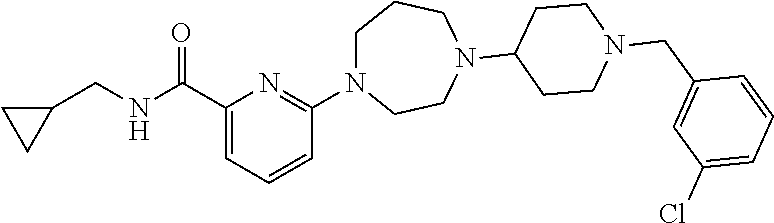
C1(C(=O)NCC2CC2)=CC=CC(N2CCCN(C3CCN(CC4=CC(Cl)=CC=C4)CC3)CC2)=N1
